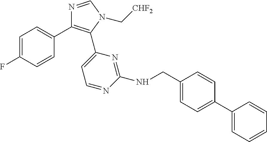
C1=C(F)C=CC(C2=C(C3=CC=NC(NCC4=CC=C(C5=CC=CC=C5)C=C4)=N3)N(C[CHF2])C=N2)=C1
